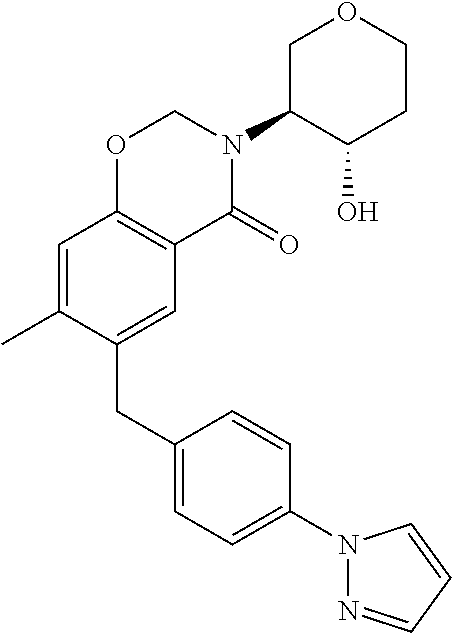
C1(CC2=CC3=C(C=C2C)OCN(C2C(O)CCOC2)C3=O)=CC=C(N2N=CC=C2)C=C1
